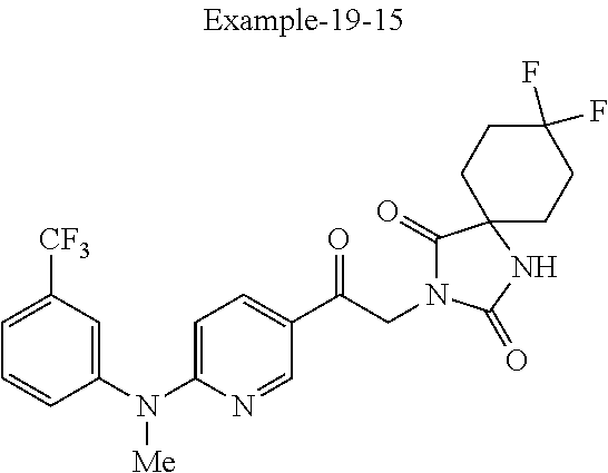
C1(C(CN2C(=O)C3(NC2=O)CCC(F)(F)CC3)=O)=CC=C(N(C2=CC([CF3])=CC=C2)[Me])N=C1
